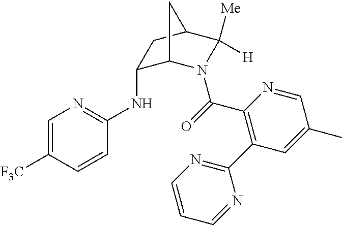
C1(NC2=NC=C([F3C])C=C2)C2N(C(=O)C3=C(C4=NC=CC=N4)C=C(C)C=N3)C([Me])([H])C(C1)C2
